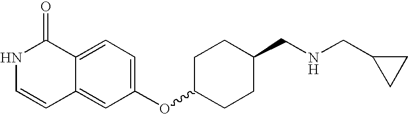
N1C=CC2=CC(OC3CCC(CNCC4CC4)CC3)=CC=C2C1=O
